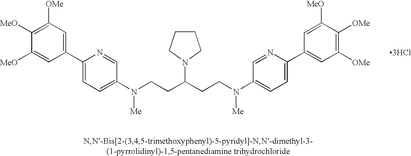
C1([MeO])=C([OMe])C=C(C2=CC=C(N([Me])CCC(CCN([Me])C3=CC=C(C4=CC([OMe])=C([OMe])C([MeO])=C4)N=C3)N3CCCC3)C=N2)C=C1[MeO].[3HCl]
